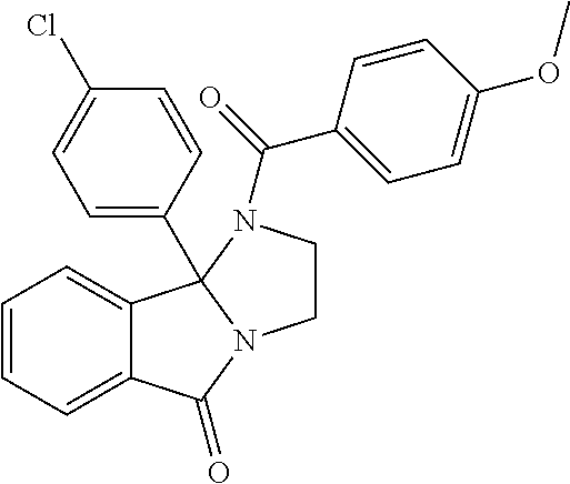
C1=CC=C2C(=C1)C1(C3=CC=C(Cl)C=C3)N(C2=O)CCN1C(C1=CC=C(OC)C=C1)=O
